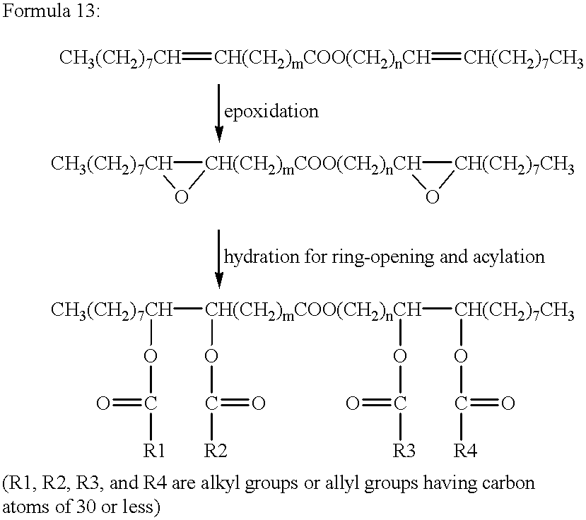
[CH3(CH2)7CH]=[CH(CH2)mCOO(CH2)nCH]=[CH(CH2)7CH3].[CH3(CH2)7CH]1[CH(CH2)mCOO(CH2)nCH]2([CH(CH2)7CH3]O2)O1.[CH3(CH2)7CH]([CH(CH2)mCOO(CH2)nCH]([CH(CH2)7CH3]OC([R4])=O)(OC([R2])=O)OC([R3])=O)OC(=O)[R1]
